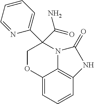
C12=CC=CC3=C1N(C(C1=CC=CC=N1)(C(N)=O)CO2)C(=O)N3
